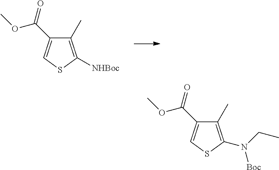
C1(C)=C([NHBoc])SC=C1C(OC)=O.C1(C)=C(N(CC)[Boc])SC=C1C(OC)=O
